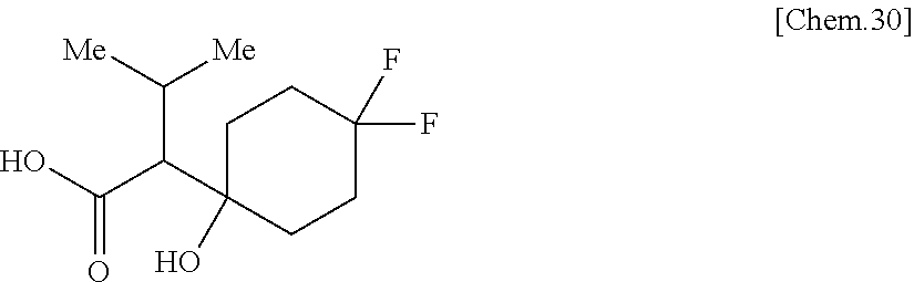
C1C(C(C(O)=O)C([Me])[Me])(O)CCC(F)(F)C1
